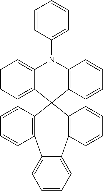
C1=C2C(=CC=C1)C1(C3=C(N2C2=CC=CC=C2)C=CC=C3)C2=C(C=CC=C2)C2=CC=CC=C2C2=C1C=CC=C2
